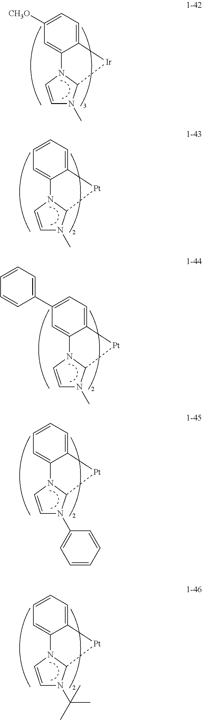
C1=CN2C(N1C)[Ir]C1=CC=C([CH3O])C=C21.C1=CN2C(N1C)[Pt]C1=CC=CC=C21.C1=CN2C(N1C)[Pt]C1=CC=C(C3=CC=CC=C3)C=C21.C1=CN2C(N1C1=CC=CC=C1)[Pt]C1=CC=CC=C21.C1=CN2C(N1C(C)(C)C)[Pt]C1=CC=CC=C21
